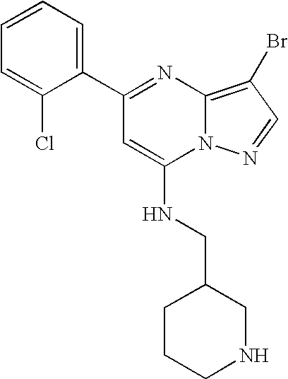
C1=CC=C(C2=NC3=C(Br)C=NN3C(NCC3CCCNC3)=C2)C(Cl)=C1
